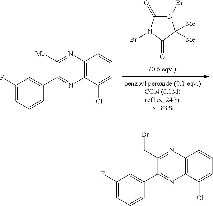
N1(Br)C(=O)N(Br)C(=O)C1([Me])[Me].C1([Me])=NC2=C(N=C1C1=CC(F)=CC=C1)C(Cl)=CC=C2.C1(CBr)=NC2=C(N=C1C1=CC(F)=CC=C1)C(Cl)=CC=C2
